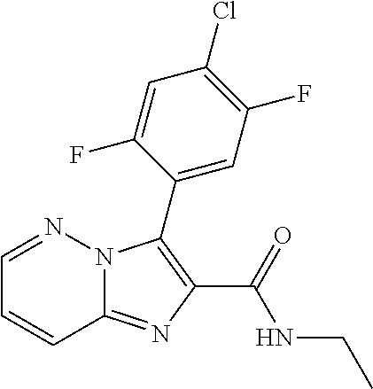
C12=NC(C(=O)NCC)=C(C3=CC(F)=C(Cl)C=C3F)N1N=CC=C2
